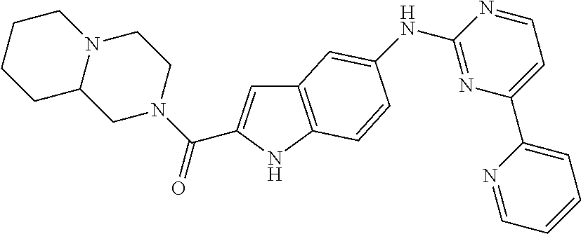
C12=C(NC(C(N3CC4N(CC3)CCCC4)=O)=C1)C=CC(NC1=NC(C3=CC=CC=N3)=CC=N1)=C2
